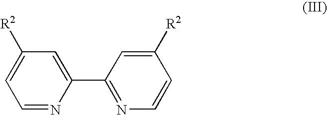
C1(C2=CC([R2])=CC=N2)=NC=CC([R2])=C1
